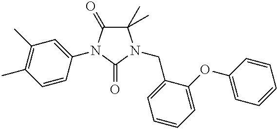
C1(C)(C)C(=O)N(C2=CC(C)=C(C)C=C2)C(=O)N1CC1=CC=CC=C1OC1=CC=CC=C1
